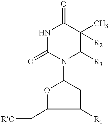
N1C(=O)N(C2OC(C[RO])C([R1])C2)C([R3])C(C)([R2])C1=O
